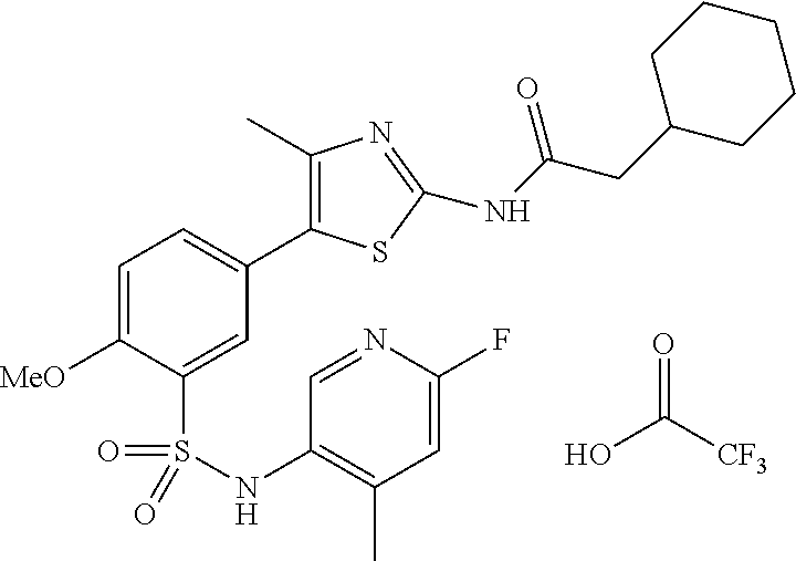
C1=C([MeO])C(S(NC2=C(C)C=C(F)N=C2)(=O)=O)=CC(C2=C(C)N=C(NC(=O)CC3CCCCC3)S2)=C1.OC(=O)[CF3]
